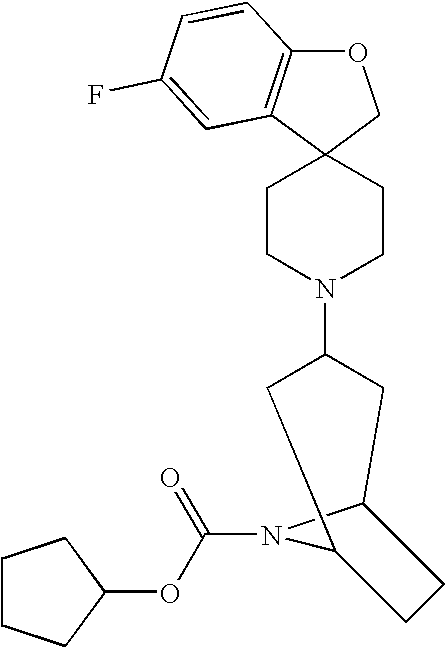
O1C2=C(C3(C1)CCN(C1CC4N(C(OC5CCCC5)=O)C(C1)CC4)CC3)C=C(F)C=C2
